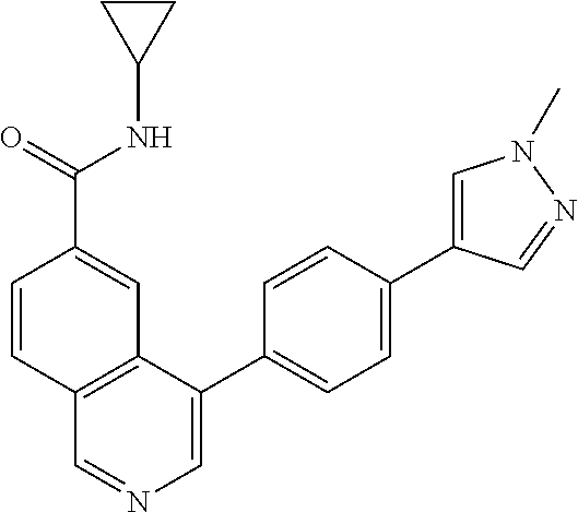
C1(C2=CC=C(C3=CN(C)N=C3)C=C2)=CN=CC2=C1C=C(C(=O)NC1CC1)C=C2
